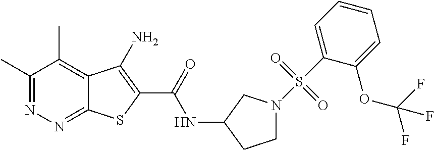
C1(C)=NN=C2C(=C1C)C(N)=C(C(=O)NC1CCN(S(C3=CC=CC=C3OC(F)(F)F)(=O)=O)C1)S2
